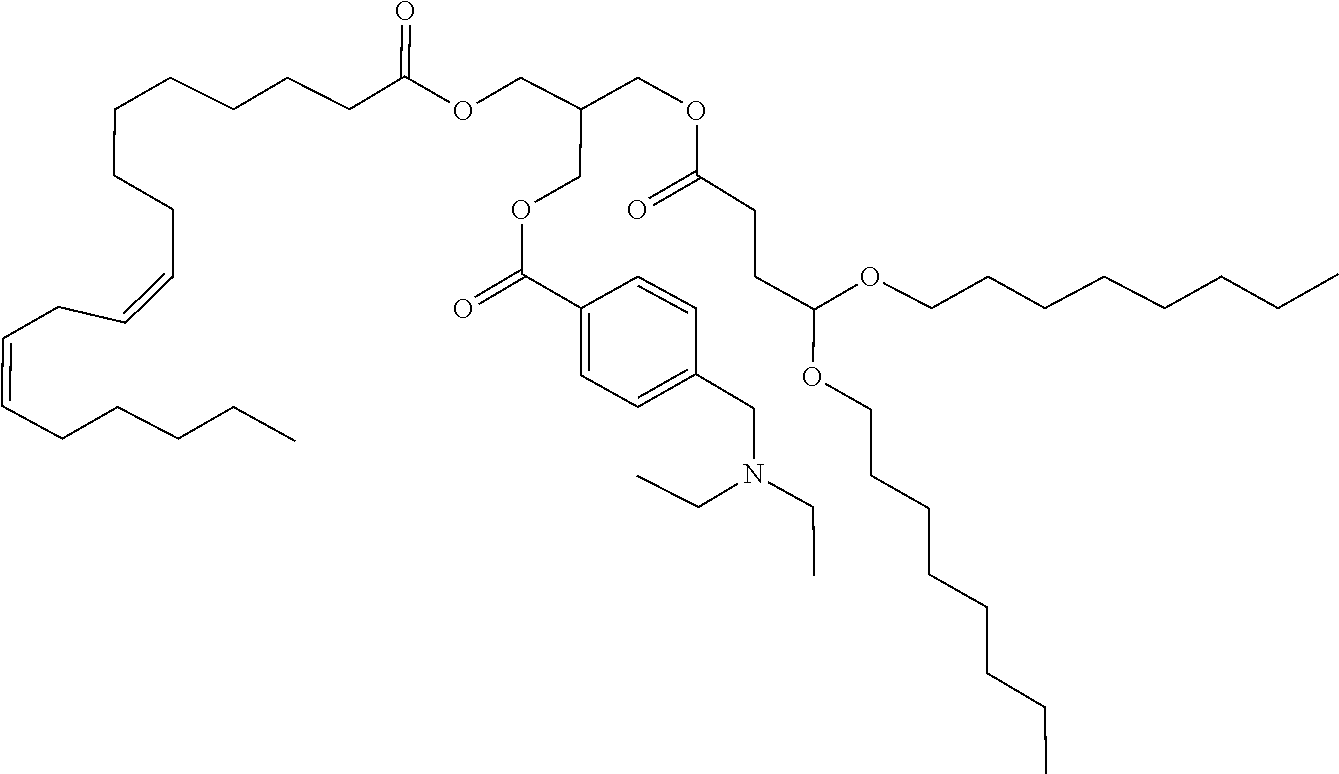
C1=CC(CN(CC)CC)=CC=C1C(=O)OCC(COC(CCCCCCCC=CCC=CCCCCC)=O)COC(CCC(OCCCCCCCC)OCCCCCCCC)=O
